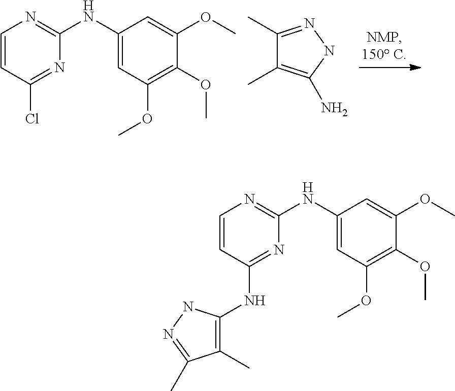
C1(NC2=CC(OC)=C(OC)C(OC)=C2)=NC=CC(Cl)=N1.CC1=C(N)NN=C1C.C1(NC2=CC(OC)=C(OC)C(OC)=C2)=NC=CC(NC2=C(C)C(C)=NN2)=N1
